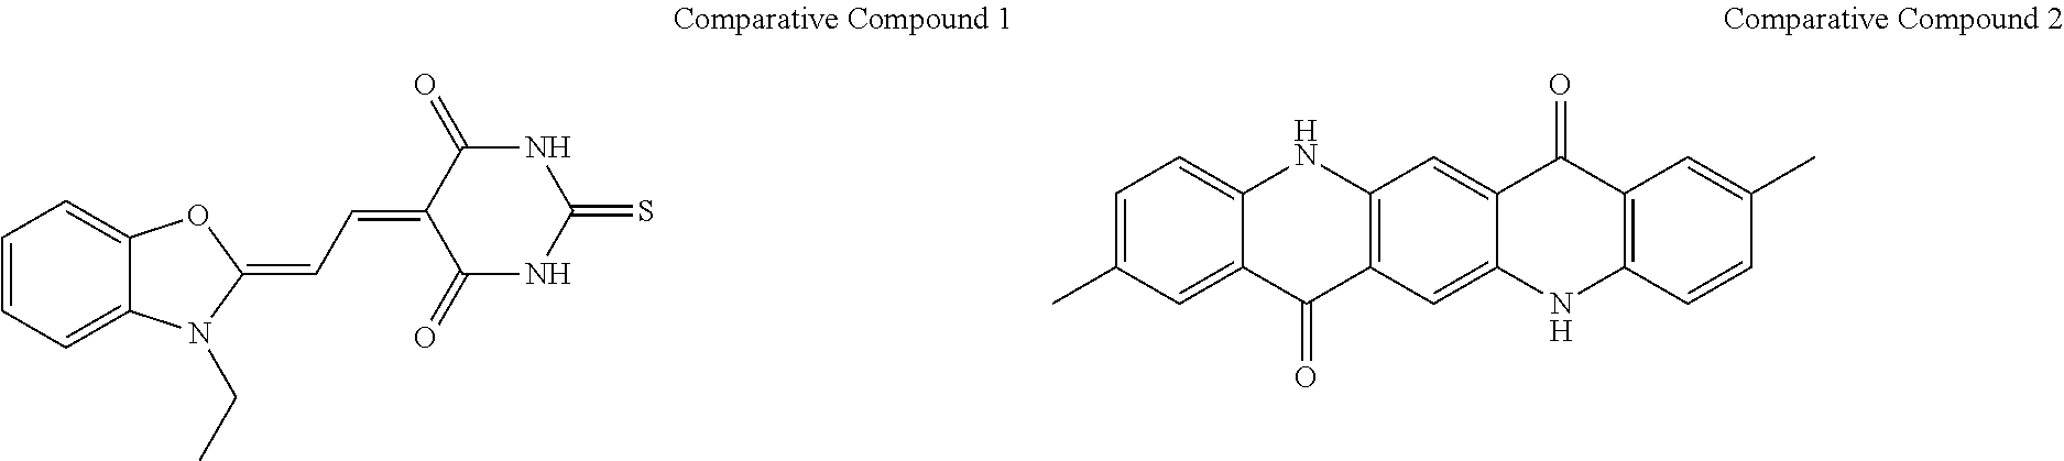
C1=CC=C2C(=C1)OC(=CC=C1C(=O)NC(=S)NC1=O)N2CC.C1=C(C)C=C2C(=C1)NC1=C(C2=O)C=C2C(=C1)C(=O)C1=C(N2)C=CC(C)=C1
